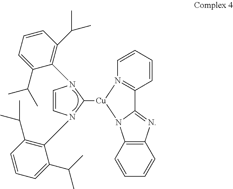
C1([Cu]2N3=C(C4=NC5=C(N24)C=CC=C5)C=CC=C3)N(C2=C(C(C)C)C=CC=C2C(C)C)C=CN1C1=C(C(C)C)C=CC=C1C(C)C
